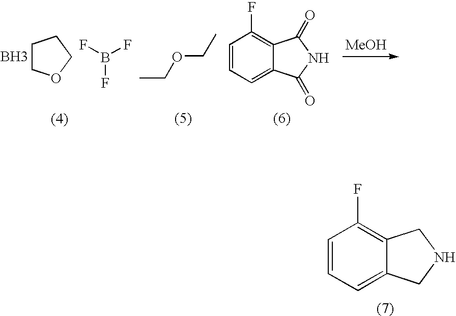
B(F)(F)F.CCOCC.C1COCC1.B.[MeOH].C1=CC=C2C(=C1F)C(=O)NC2=O.C1=CC=C2C(=C1F)CNC2
